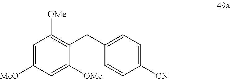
C1([MeO])=CC([OMe])=C(CC2=CC=C([CN])C=C2)C([OMe])=C1
